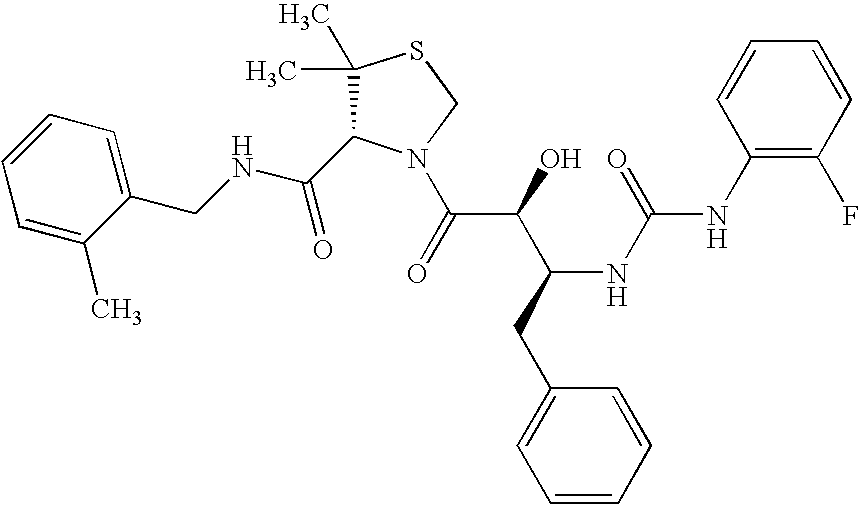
C(NCC1=CC=CC=C1C)(=O)C1C(C)(C)SCN1C(C(C(CC1=CC=CC=C1)NC(=O)NC1=C(F)C=CC=C1)O)=O
